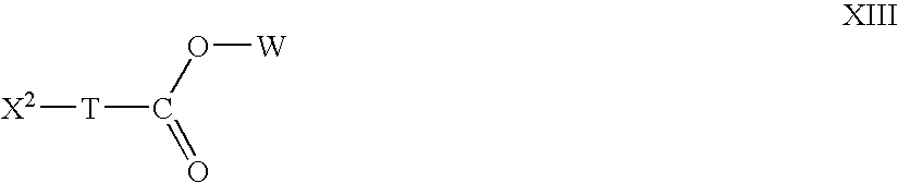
[X2][T]C(O[W])=O
